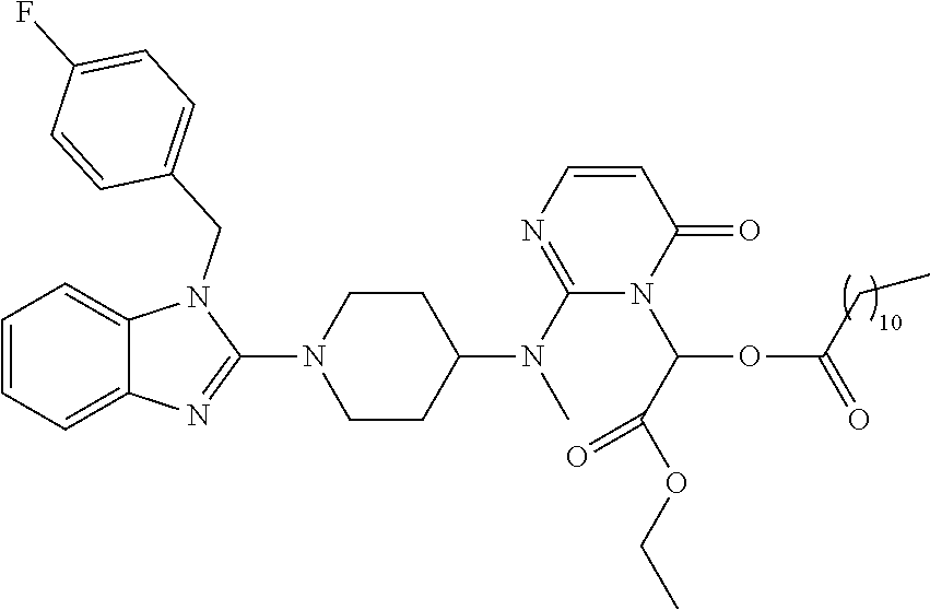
C1=CC=C2C(=C1)N(CC1=CC=C(F)C=C1)C(N1CCC(N(C)C3=NC=CC(=O)N3C(OC(=O)CC)C(OCC)=O)CC1)=N2
